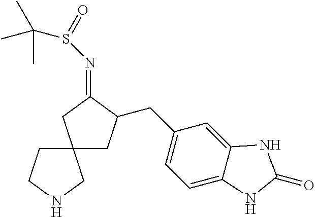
C12(CC(CC3=CC=C4C(=C3)NC(=O)N4)C(=NS(C(C)(C)C)=O)C1)CCNC2
